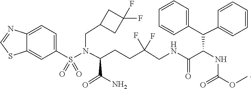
C(CCC(CNC(C(NC(OC)=O)C(C1=CC=CC=C1)C1=CC=CC=C1)=O)(F)F)(N(S(C1=CC=C2C(=C1)SC=N2)(=O)=O)CC1CC(F)(F)C1)C(N)=O
